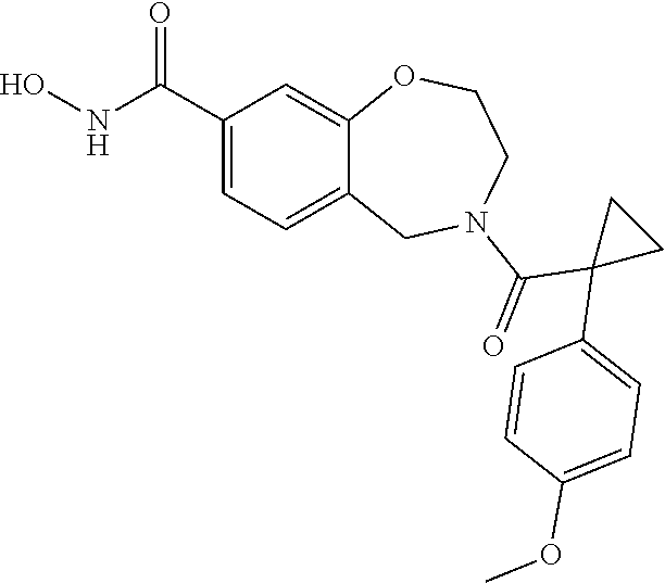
C1(C(NO)=O)=CC=C2C(=C1)OCCN(C(=O)C1(C3=CC=C(OC)C=C3)CC1)C2
